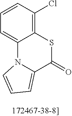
C1=CC(Cl)=C2C(=C1)N1C(=CC=C1)C(=O)S2
